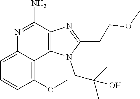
C1=C2C(=C(OC)C=C1)C1=C(C(N)=N2)N=C(CCOC)N1CC(C)(C)O
